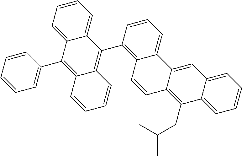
C1=CC=C(C2=C3C(=C(C4=C5C(=CC=C4)C4=CC6=CC=CC=C6C(CC(C)C)=C4C=C5)C4=CC=CC=C24)C=CC=C3)C=C1
